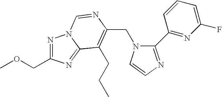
C(N1C(C2=NC(F)=CC=C2)=NC=C1)C1=C(CCC)C2=NC(COC)=NN2C=N1
